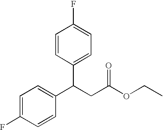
C(OC(CC(C1=CC=C(F)C=C1)C1=CC=C(F)C=C1)=O)C
